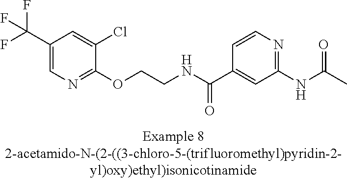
C1(C(F)(F)F)=CN=C(OCCNC(C2=CC(NC(C)=O)=NC=C2)=O)C(Cl)=C1
